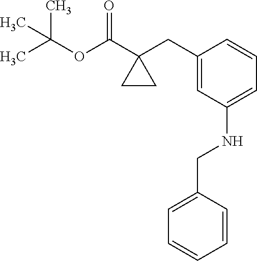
C1(CC2(C(OC(C)(C)C)=O)CC2)=CC(NCC2=CC=CC=C2)=CC=C1
